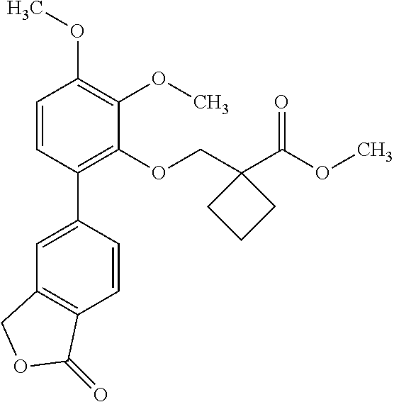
C1=CC(C2=CC3=C(C=C2)C(=O)OC3)=C(OCC2(C(OC)=O)CCC2)C(OC)=C1OC
